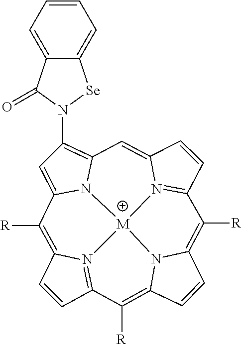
C1=CC2=N3C1=C([R])C1=CC(N4[Se]C5=CC=CC=C5C4=O)=C4N1[M]31N3=C(C=CC3=C4)C([R])=C3C=CC(=C2[R])N31
